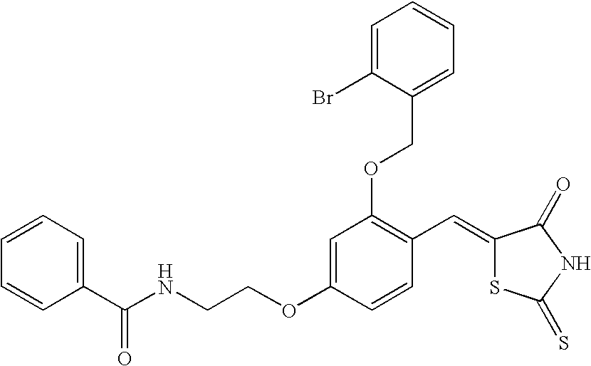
C1=C(OCCNC(C2=CC=CC=C2)=O)C=CC(C=C2SC(=S)NC2=O)=C1OCC1=CC=CC=C1Br
